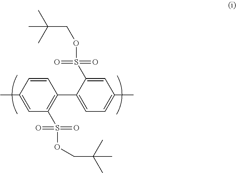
C1=C(C)C=CC(C2=CC=C(C)C=C2S(OCC(C)(C)C)(=O)=O)=C1S(OCC(C)(C)C)(=O)=O
